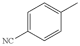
C1=C([NC])C=CC(C)=C1
